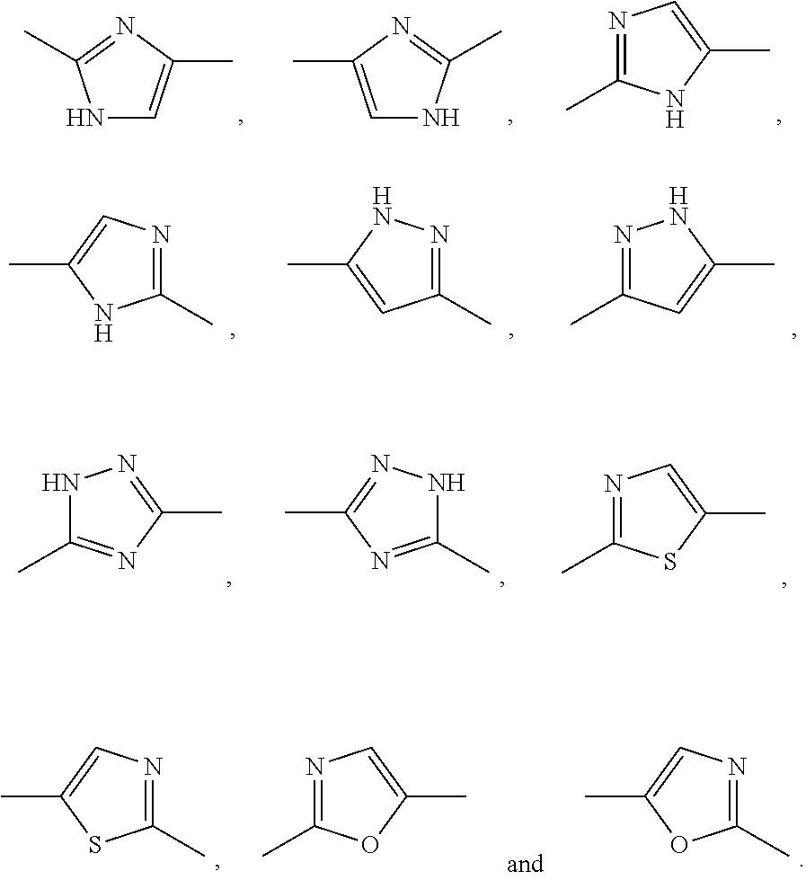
C1=C(C)N=C(C)N1.N1C=C(C)N=C1C.N1=C(C)NC(C)=C1.N1=C(C)C=C(C)N1.N1=C(C)NC(C)=C1.N1=C(C)C=C(C)N1.N1C(C)=NC(C)=N1.N1C(C)=NC(C)=N1.N1=C(C)SC(C)=C1.N1=C(C)SC(C)=C1.N1=C(C)OC(C)=C1.N1=C(C)OC(C)=C1
